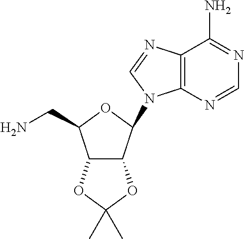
C12=C(N=CN=C1N)N(C1C3C(C(CN)O1)OC(C)(C)O3)C=N2
